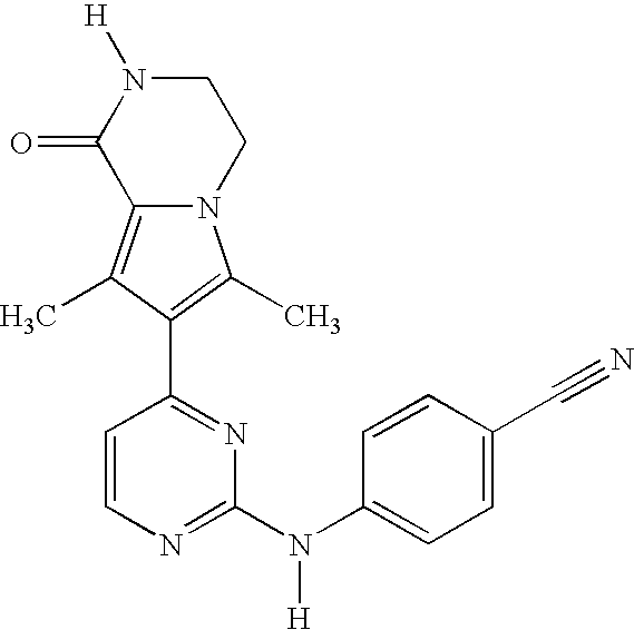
N12C(=C(C)C(C3=NC(N(C4=CC=C(C#N)C=C4)[H])=NC=C3)=C1C)C(=O)N([H])CC2
